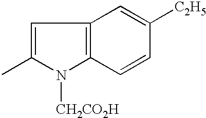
C1=C(C)N([CH2CO2H])C2=C1C=C([C2H5])C=C2
